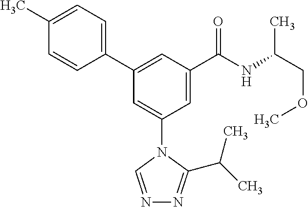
C1(C2=CC(C(NC(COC)C)=O)=CC(N3C=NN=C3C(C)C)=C2)=CC=C(C)C=C1
